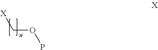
[X]COP
